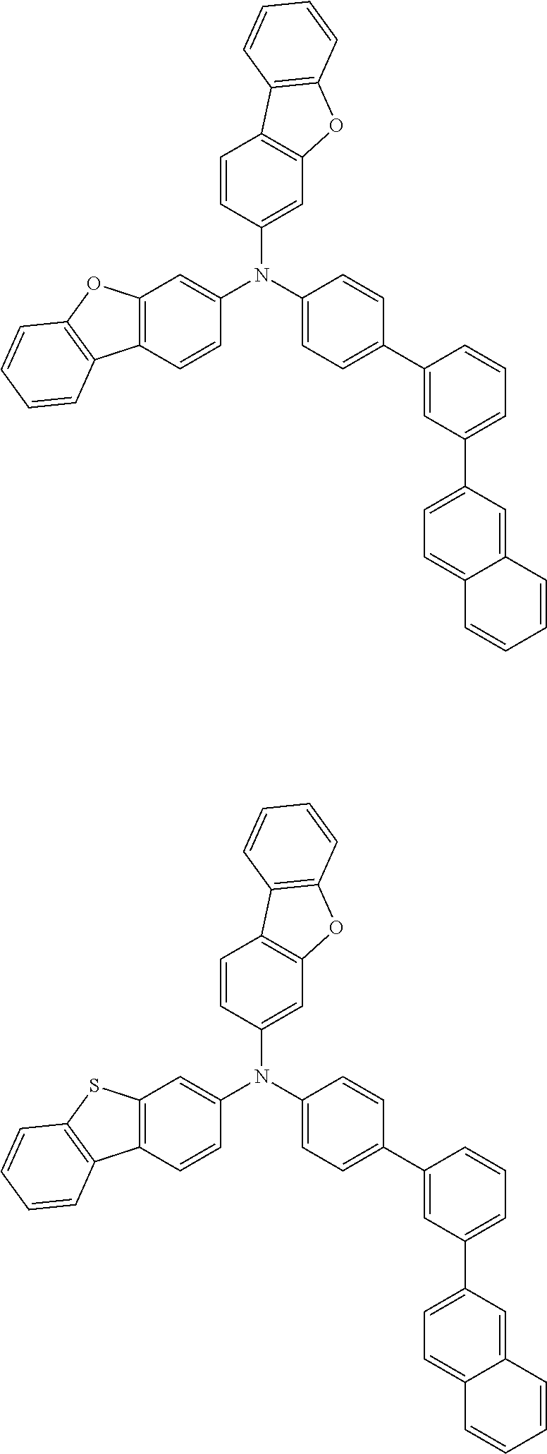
C1(N(C2=CC=C(C3=CC(C4=CC=C5C(=C4)C=CC=C5)=CC=C3)C=C2)C2=CC3=C(C=C2)C2=C(O3)C=CC=C2)=CC2=C(C=C1)C1=C(O2)C=CC=C1.C1(N(C2=CC=C(C3=CC(C4=CC=C5C(=C4)C=CC=C5)=CC=C3)C=C2)C2=CC3=C(C=C2)C2=C(O3)C=CC=C2)=CC2=C(C=C1)C1=C(S2)C=CC=C1
